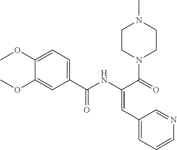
C1(C(NC(C(=O)N2CCN(C)CC2)=CC2=CC=CN=C2)=O)=CC=C(OC)C(OC)=C1
